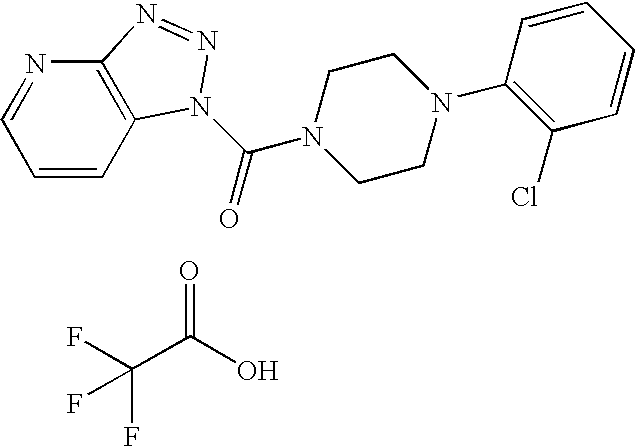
C1=CC2=C(N=C1)N=NN2C(=O)N1CCN(C2=C(Cl)C=CC=C2)CC1.O=C(O)C(F)(F)F
